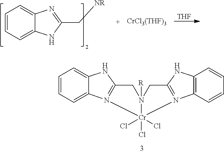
C1=CC=C2C(=C1)N=C(C[NR])N2.[CrCl3(THF)3].[THF].C12=CC=CC=C1N1=C(N2)CN2([R])CC3=N(C4=C(N3)C=CC=C4)[Cr]12(Cl)(Cl)Cl
